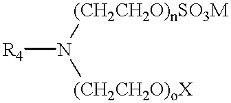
[R4]N([(CH2CH2O)nSO3M])[(CH2CH2O)oX]
